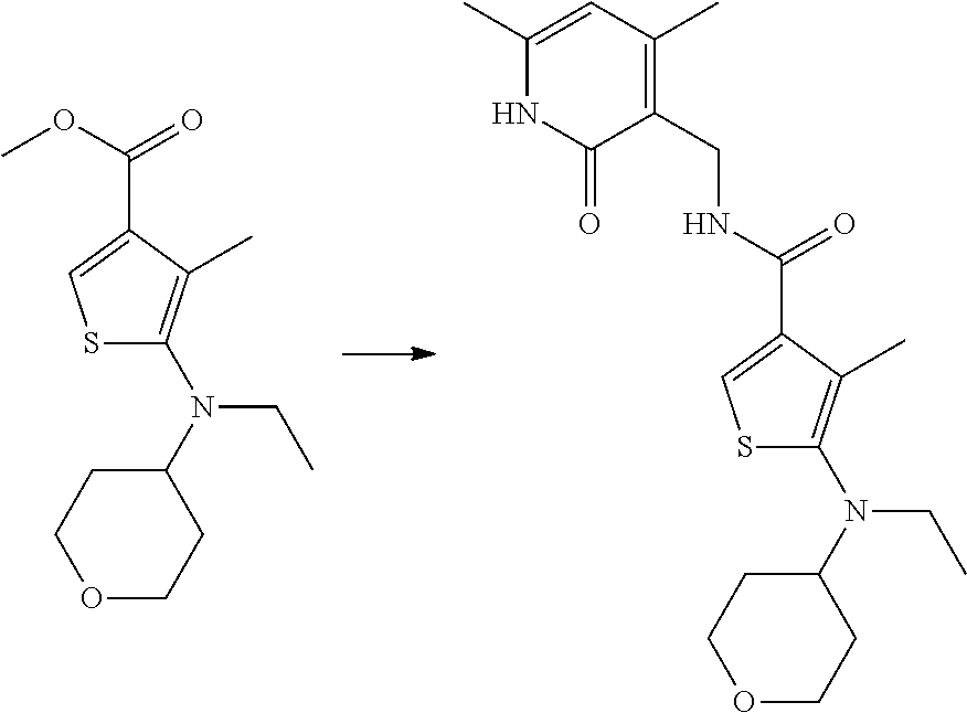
O(C(=O)C1=CSC(N(C2CCOCC2)CC)=C1C)C.N(C(=O)C1=CSC(N(C2CCOCC2)CC)=C1C)CC1=C(C)C=C(C)NC1=O
